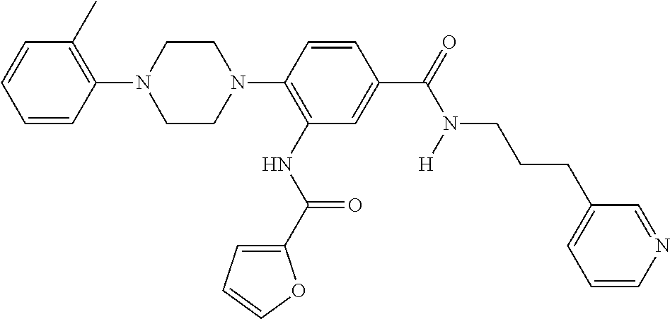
C1(N2CCN(C3=C(NC(=O)C4=CC=CO4)C=C(C(=O)N(CCCC4=CC=CN=C4)[H])C=C3)CC2)=C(C)C=CC=C1
